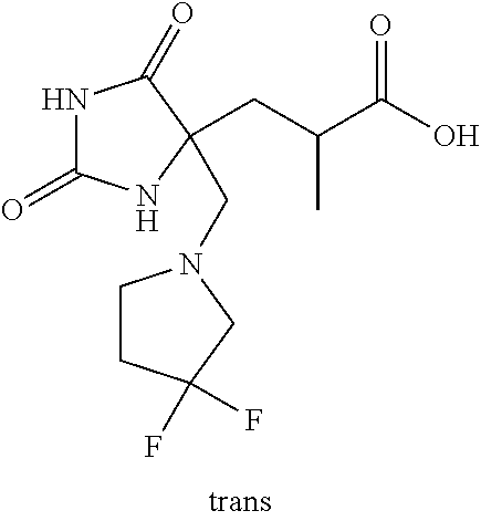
OC(C(CC1(CN2CCC(F)(F)C2)NC(=O)NC1=O)C)=O
